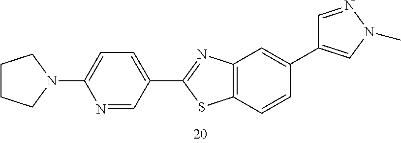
C1CCN(C2=CC=C(C3=NC4=C(C=CC(C5=CN(C)N=C5)=C4)S3)C=N2)C1
